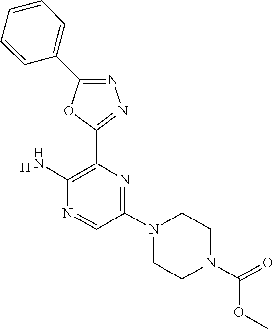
N1=C(C2=CC=CC=C2)OC(C2=C(N)N=CC(N3CCN(C(=O)OC)CC3)=N2)=N1.[H]
